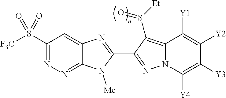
C12=NN=C(S([F3C])(=O)=O)C=C1N=C(C1=NN3C(=C1S([Et])=O)C([Y1])=C([Y2])C([Y3])=C3[Y4])N2[Me]
